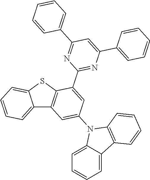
C12=CC=CC=C1SC1=C2C=C(N2C3=CC=CC=C3C3=C2C=CC=C3)C=C1C1=NC(C2=CC=CC=C2)=CC(C2=CC=CC=C2)=N1
